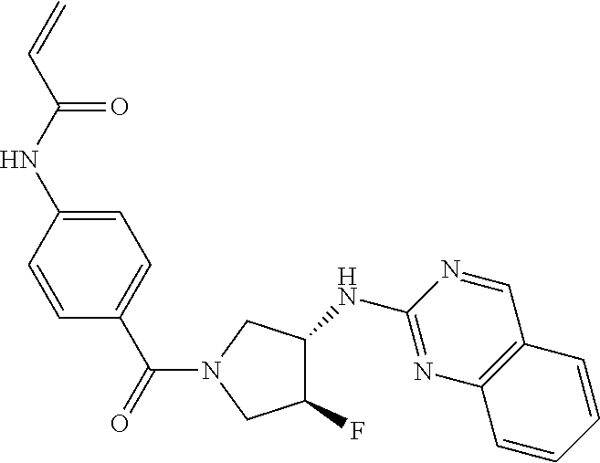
C1=C(NC(C=C)=O)C=CC(C(=O)N2CC(F)C(NC3=NC4=C(C=N3)C=CC=C4)C2)=C1
